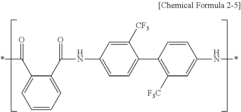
*C(=O)C1=CC=CC=C1C(=O)NC1=CC=C(C2=C([F3C])C=C(N*)C=C2)C([CF3])=C1
